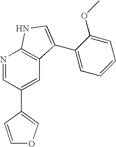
C1(C2=CC3=C(N=C2)NC=C3C2=CC=CC=C2OC)=COC=C1
